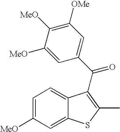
C1=C([MeO])C=C2C(=C1)C(C(C1=CC([OMe])=C([MeO])C([MeO])=C1)=O)=C(C)S2
